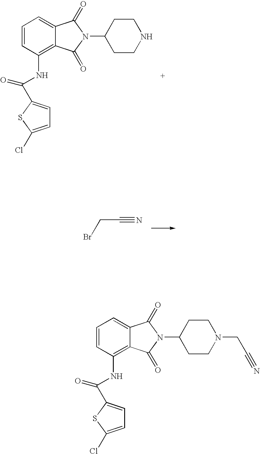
C1=CC(NC(C2=CC=C(Cl)S2)=O)=C2C(=C1)C(=O)N(C1CCNCC1)C2=O.BrCC#N.C1=CC(NC(C2=CC=C(Cl)S2)=O)=C2C(=C1)C(=O)N(C1CCN(CC#N)CC1)C2=O
